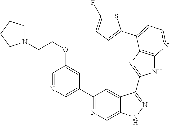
C1(C2=NC=C3C(=C2)C(C2=NC4=C(N2)N=CC=C4C2=CC=C(F)S2)=NN3)=CN=CC(OCCN2CCCC2)=C1
